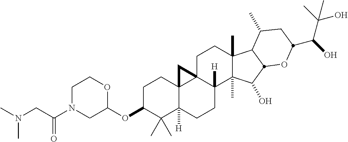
C(C(N1CC(OC2C(C)(C)C3([H])C4(CC2)C2(CCC5(C)C(C)(C(O)C6C5C(C)CC(C(O)C(C)(O)C)O6)C2([H])CC3)C4)OCC1)=O)N(C)C
